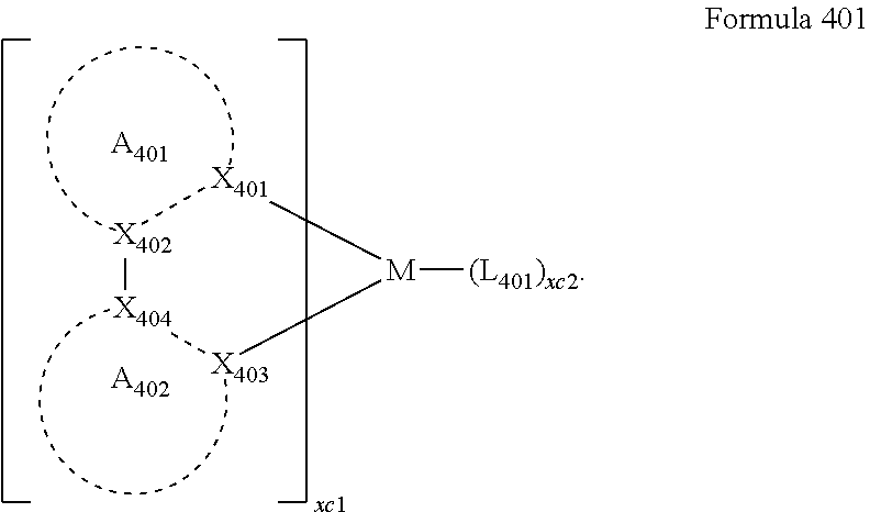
[X404]1[X403][M]([(L401)xc2])[X401][X402]1.[A401].[A402]
